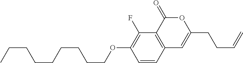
C1=CC2=C(C(F)=C1OCCCCCCCCC)C(=O)OC(CCC=C)=C2
